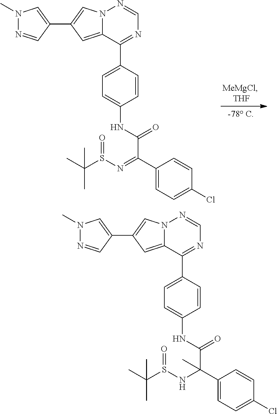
N12C(=CC(C3=CN(C)N=C3)=C1)C(C1=CC=C(NC(C(=NS(=O)C(C)(C)C)C3=CC=C(Cl)C=C3)=O)C=C1)=NC=N2.N12C(=CC(C3=CN(C)N=C3)=C1)C(C1=CC=C(NC(C(NS(=O)C(C)(C)C)(C3=CC=C(Cl)C=C3)C)=O)C=C1)=NC=N2
